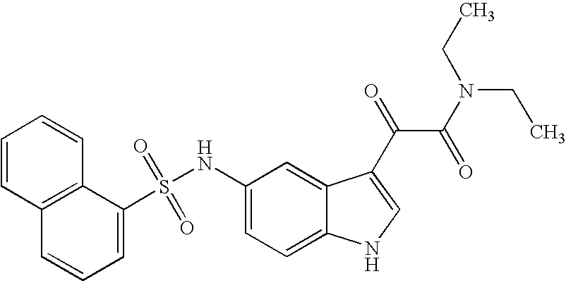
C1(S(NC2=CC=C3C(=C2)C(C(=O)C(N(CC)CC)=O)=CN3)(=O)=O)=CC=CC2=C1C=CC=C2
